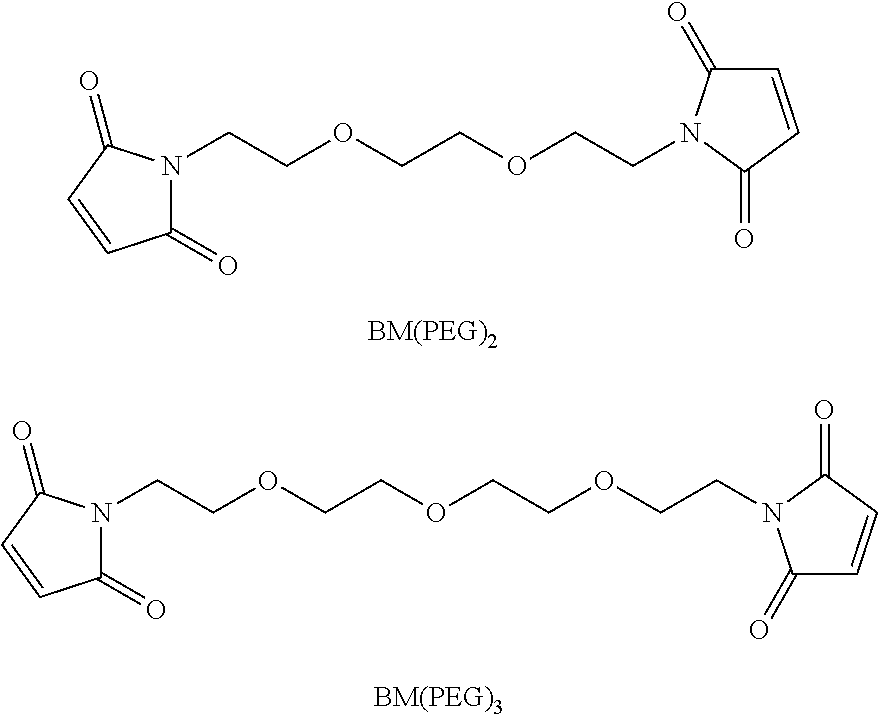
C1(=O)C=CC(=O)N1CCOCCOCCN1C(=O)C=CC1=O.C1(=O)C=CC(=O)N1CCOCCOCCOCCN1C(=O)C=CC1=O
